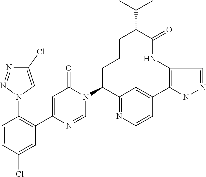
C1=NC(C2=C(N3C=C(Cl)N=N3)C=CC(Cl)=C2)=CC(=O)N1C1C2=NC=CC(=C2)C2=C(NC(=O)C(C(C)C)CCC1)C=NN2C
